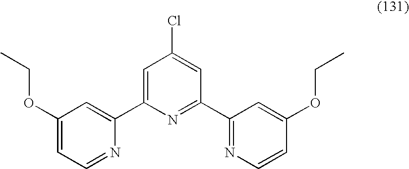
C1=C(C2=CC(OCC)=CC=N2)N=C(C2=NC=CC(OCC)=C2)C=C1Cl
